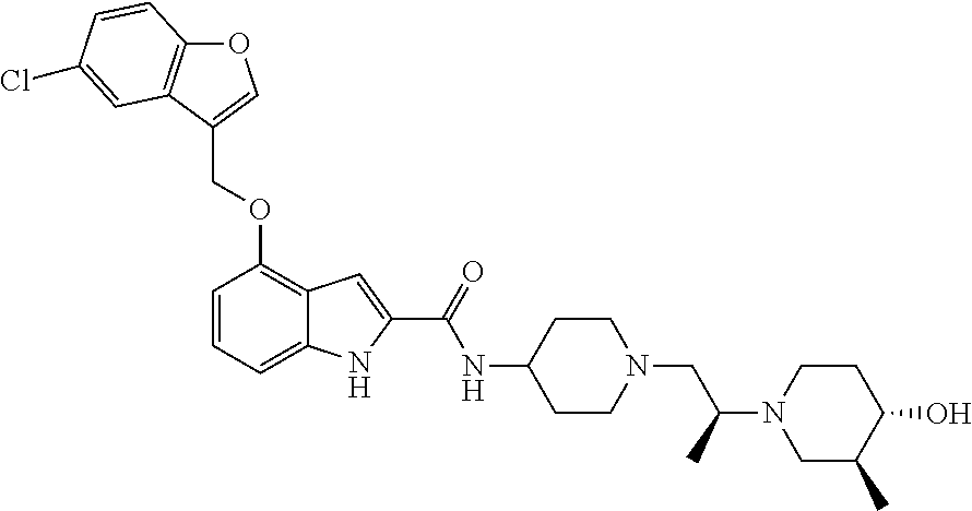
O1C2=C(C(COC3=C4C(=CC=C3)NC(C(=O)NC3CCN(CC(N5CC(C)C(O)CC5)C)CC3)=C4)=C1)C=C(Cl)C=C2
